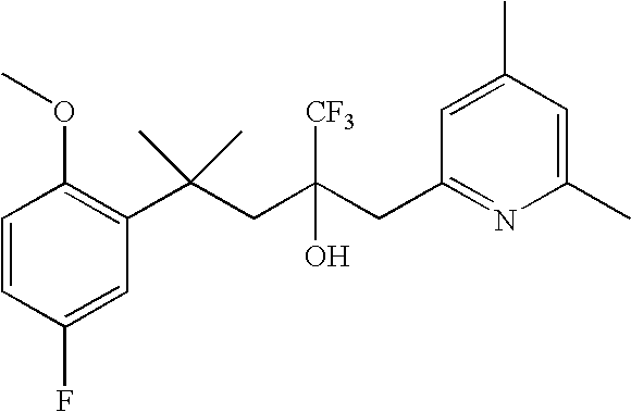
C1(F)=CC(C(CC(CC2=NC(C)=CC(C)=C2)(O)[CF3])(C)C)=C(OC)C=C1
